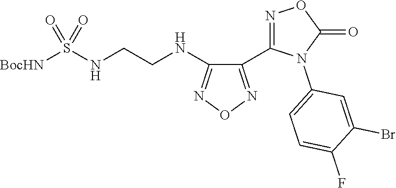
C1(C2=NOC(=O)N2C2=CC=C(F)C(Br)=C2)=NON=C1NCCNS([BocHN])(=O)=O
